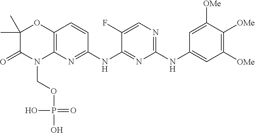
C12=C(N=C(NC3=NC(NC4=CC([OMe])=C([OMe])C([OMe])=C4)=NC=C3F)C=C1)N(COP(O)(=O)O)C(=O)C(C)(C)O2
